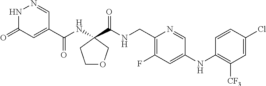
C1(F)=C(CNC(=O)C2(NC(C3=CC(=O)NN=C3)=O)COCC2)N=CC(NC2=C([CF3])C=C(Cl)C=C2)=C1
